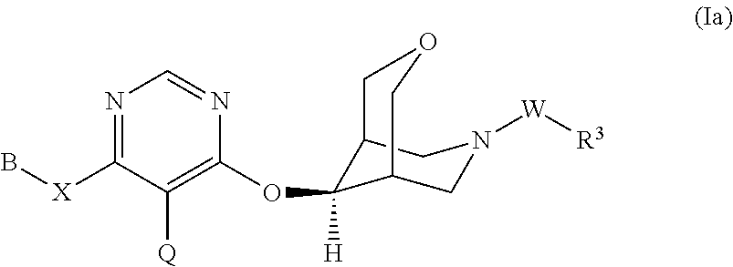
N1=C([X]B)C([Q])=C(OC2([H])C3CN([W][R3])CC2COC3)N=C1
